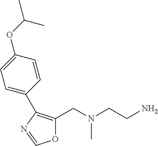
O1C(CN(CCN)C)=C(C2=CC=C(OC(C)C)C=C2)N=C1
